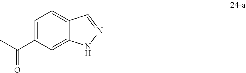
O=C(C)C1=CC=C2C(=C1)NN=C2
